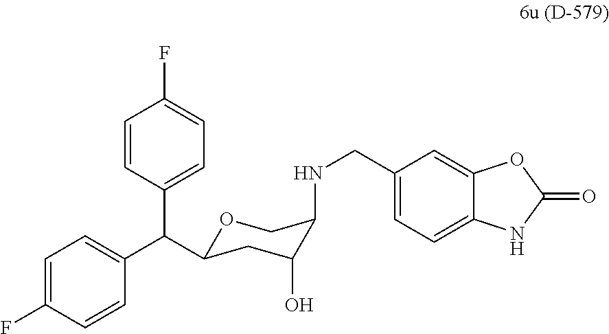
C1=C(F)C=CC(C(C2=CC=C(F)C=C2)C2OCC(NCC3=CC=C4C(=C3)OC(=O)N4)C(O)C2)=C1
